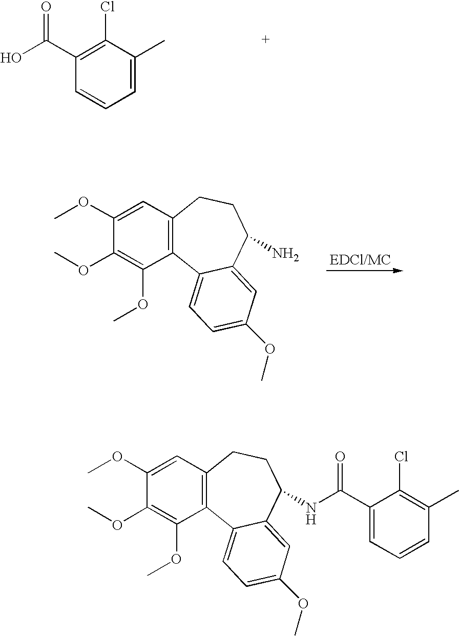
OC(C1=C(Cl)C(C)=CC=C1)=O.C1(OC)=CC2=C(C(OC)=C1OC)C1=CC=C(OC)C=C1C(N)CC2.C1(OC)=CC2=C(C(OC)=C1OC)C1=CC=C(OC)C=C1C(NC(C1=CC=CC(C)=C1Cl)=O)CC2
